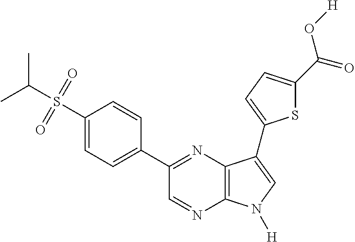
CC(S(=O)(=O)C1=CC=C(C2=NC3=C(N=C2)N([H])C=C3C2=CC=C(C(O[H])=O)S2)C=C1)C
